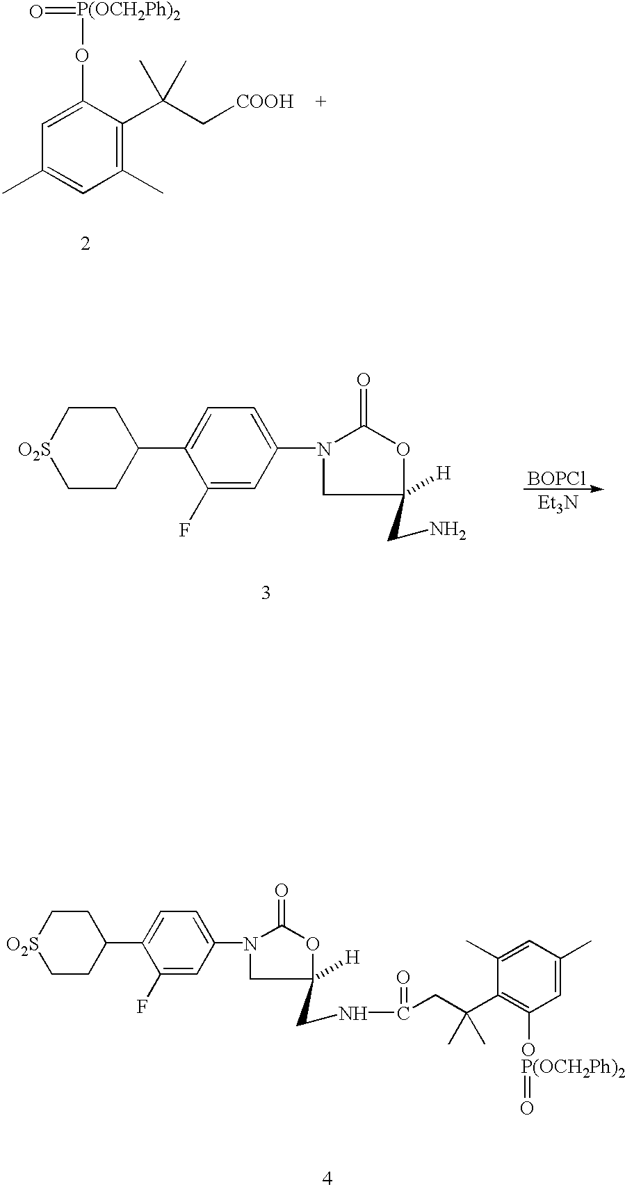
C1(C)=C(C(C[COOH])(C)C)C(O[P(OCH2Ph)2]=O)=CC(C)=C1.C1CC(C2=CC=C(N3CC(CN)([H])OC3=O)C=C2F)CC[O2S]1.[BOPCl].C1CC(C2=CC=C(N3CC(CNC(CC(C4=C([OP(OCH2Ph)2]=O)C=C(C)C=C4C)(C)C)=O)([H])OC3=O)C=C2F)CC[O2S]1
